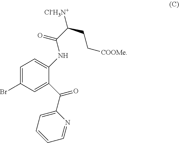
C1=C(Br)C=C(C(=O)C2=CC=CC=N2)C(NC(=O)C(CC[COOMe])[Cl-H3N+])=C1
